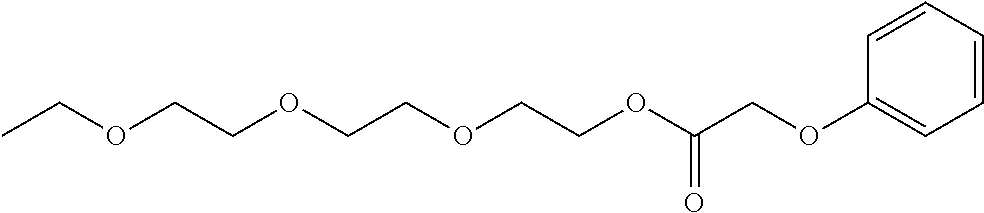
CCOCCOCCOCCOC(COC1=CC=CC=C1)=O
